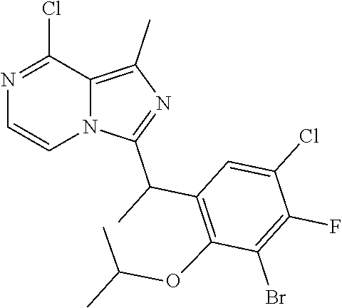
C12=C(C)N=C(C(C)C3=C(OC(C)C)C(Br)=C(F)C(Cl)=C3)N1C=CN=C2Cl
